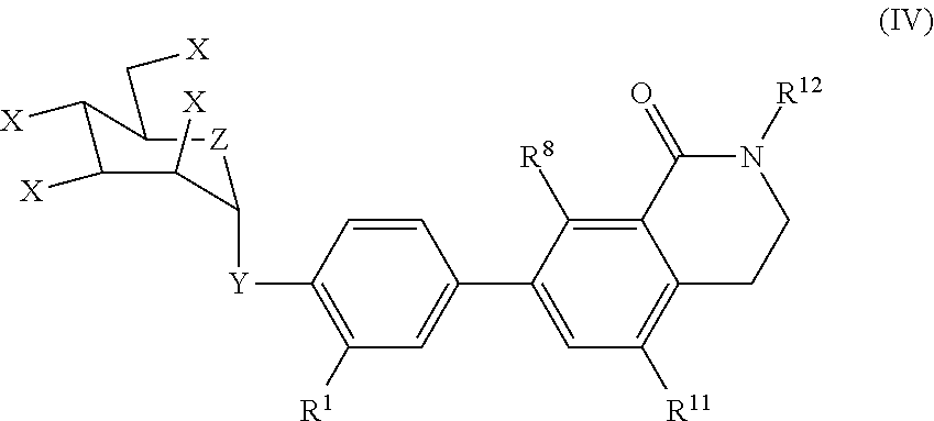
C1=CC([Y]C2[Z]C(C[X])C([X])C([X])C2[X])=C([R1])C=C1C1=CC([R11])=C2C(=C1[R8])C(=O)N([R12])CC2
